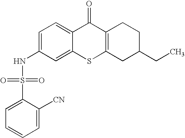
C1=C(NS(C2=CC=CC=C2[CN])(=O)=O)C=C2C(=C1)C(=O)C1=C(S2)CC(CC)CC1
